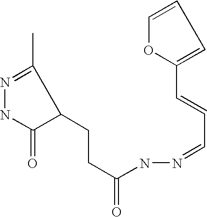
C1=COC(C=CC=NNC(CCC2C(C)=NNC2=O)=O)=C1
